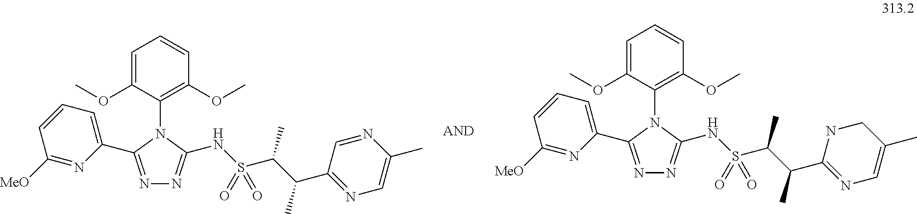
C1=C(OC)C(N2C(NS(=O)(C(C(C3=NC=C(C)N=C3)C)C)=O)=NN=C2C2=CC=CC([MeO])=N2)=C(OC)C=C1.C1=C(OC)C(N2C(NS(=O)(C(C(C3=NC=C(C)CN3)C)C)=O)=NN=C2C2=CC=CC([MeO])=N2)=C(OC)C=C1
